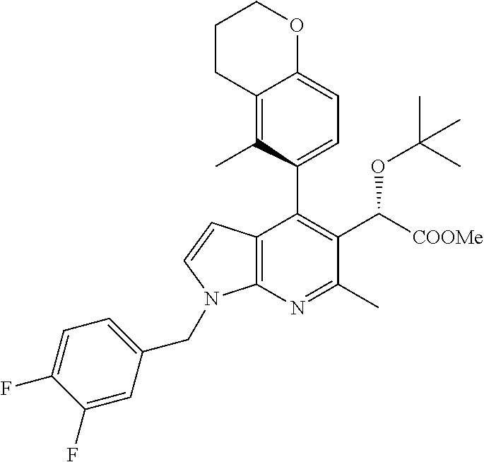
C12=C(N=C(C)C(C([COOMe])OC(C)(C)C)=C1C1=CC=C3C(=C1C)CCCO3)N(CC1=CC=C(F)C(F)=C1)C=C2
